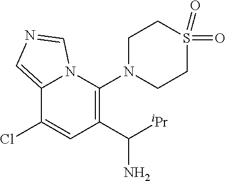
C12=CN=CN1C(N1CCS(=O)(=O)CC1)=C(C(N)[iPr])C=C2Cl
